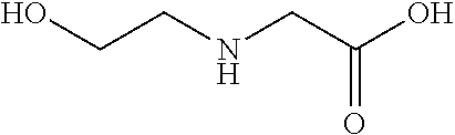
C(=O)(CNCCO)O
